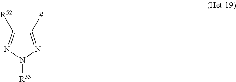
C1([#])=NN([R53])N=C1[R52]
